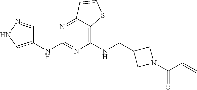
C1(NCC2CN(C(C=C)=O)C2)=C2C(=NC(NC3=CNN=C3)=N1)C=CS2
